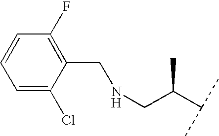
C1=C(Cl)C(CNCC(C(C)C)C)=C(F)C=C1
